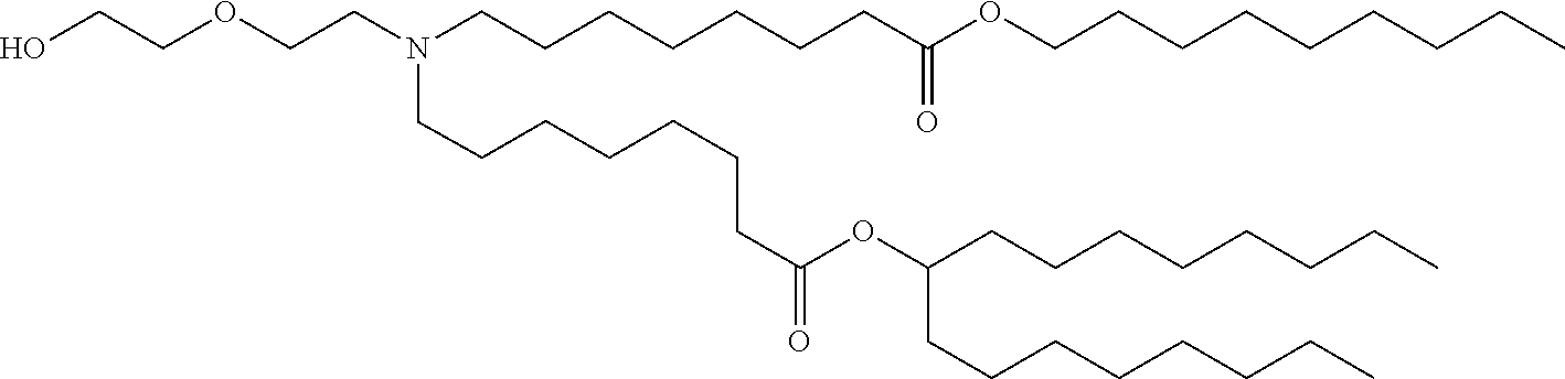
C(C(=O)OC(CCCCCCCC)CCCCCCCC)CCCCCCN(CCCCCCCC(OCCCCCCCCC)=O)CCOCCO
